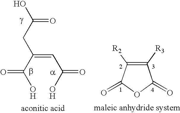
C(=C(C(O)=O)CC(=O)O)C(O)=O.C1([R3])=C([R2])C(=O)OC1=O
